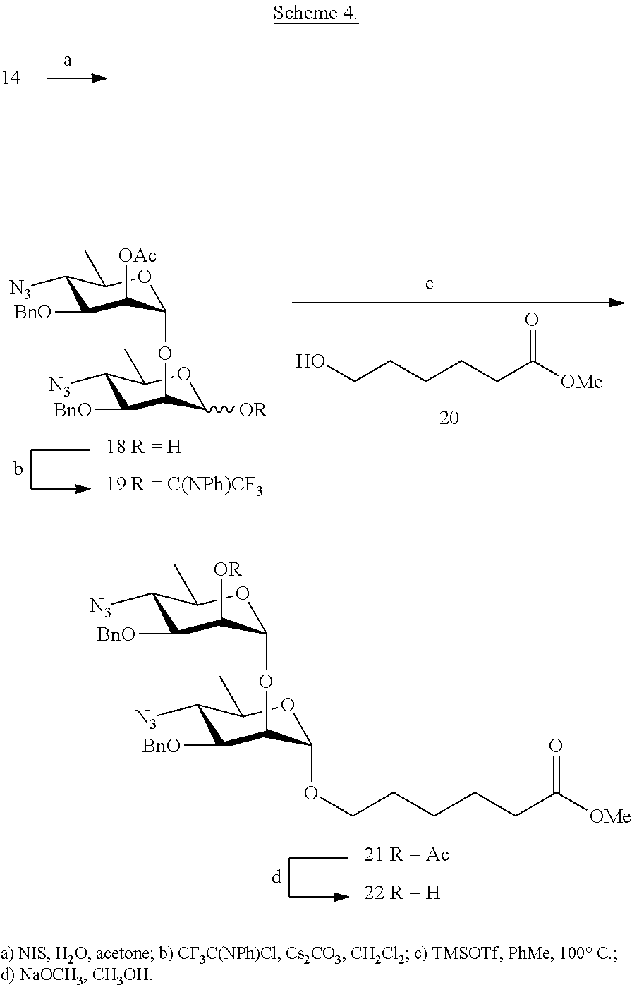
C1([N3])C([BnO])C(OC2C([OAc])C([BnO])C([N3])C(C)O2)C([OR])OC1C.OCCCCCC([OMe])=O.C1([N3])C([BnO])C(OC2C([OR])C([BnO])C([N3])C(C)O2)C(OCCCCCC([OMe])=O)OC1C
